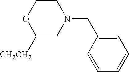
C1COC([CH2CH2])CN1CC1=CC=CC=C1
